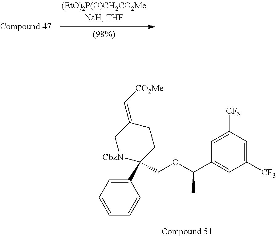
C1=CC=CC(C2(COC(C3=CC([CF3])=CC([CF3])=C3)C)CCC(=C[CO2Me])C[CbzN]2)=C1
